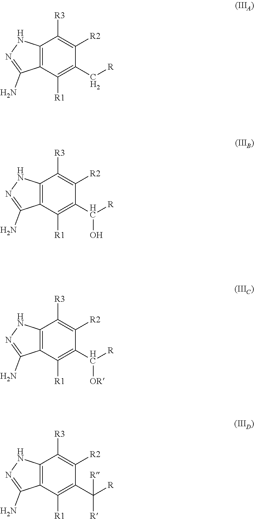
C12=C(C([R1])=C(C(O)[R])C([R2])=C1[R3])C(N)=NN2.C12=C(C([R1])=C(C[R])C([R2])=C1[R3])C(N)=NN2.C12=C(C([R1])=C(C([OR])[R])C([R2])=C1[R3])C(N)=NN2.C12=C(C([R1])=C(C([R])([R])[R])C([R2])=C1[R3])C(N)=NN2
